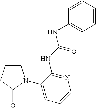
C1CCC(=O)N1C1=CC=CN=C1NC(NC1=CC=CC=C1)=O
